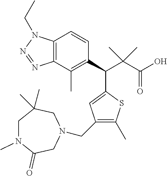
C12=C(C(C)=C(C(C(C(O)=O)(C)C)C3=CC(CN4CC(=O)N(C)CC(C)(C)C4)=C(C)S3)C=C1)N=NN2CC
